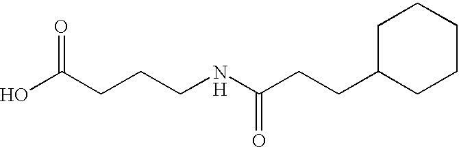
OC(CCCNC(CCC1CCCCC1)=O)=O.[H]
